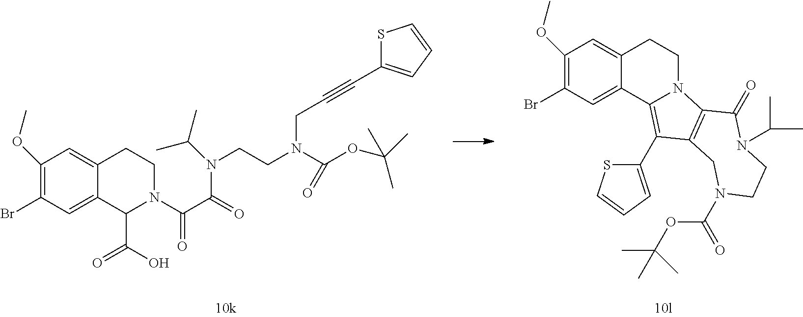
N(CCN(C(OC(C)(C)C)=O)CC#CC1=CC=CS1)(C(=O)C(=O)N1CCC2=CC(OC)=C(Br)C=C2C1C(O)=O)C(C)C.N12CCC3=CC(OC)=C(Br)C=C3C1=C(C1=CC=CS1)C1=C2C(=O)N(C(C)C)CCN(C(OC(C)(C)C)=O)C1
